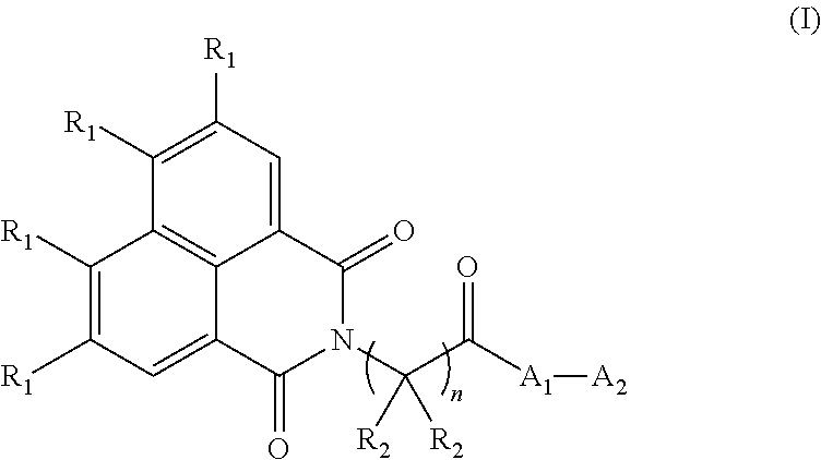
C12=CC([R1])=C([R1])C3=C1C(=CC([R1])=C3[R1])C(=O)N(C(C([A1][A2])=O)([R2])[R2])C2=O
